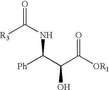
[Ph]C(C(C([OR1])=O)O)NC([R3])=O
